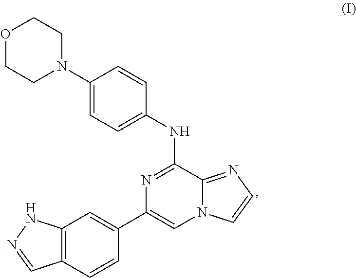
C12=C(NN=C1)C=C(C1=CN3C(=NC=C3)C(NC3=CC=C(N4CCOCC4)C=C3)=N1)C=C2
